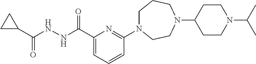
C1(C(NNC(C2CC2)=O)=O)=CC=CC(N2CCCN(C3CCN(C(C)C)CC3)CC2)=N1
